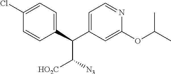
C(C1=CC=NC(OC(C)C)=C1)(C([HO2C])[N3])C1=CC=C(Cl)C=C1
